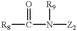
[R8]C(N([Z2])[R9])=O
